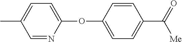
C1=C(C)C=NC(OC2=CC=C(C(=O)[Me])C=C2)=C1
